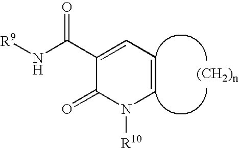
C1(=O)N([R10])C=CC=C1C(N[R9])=O
